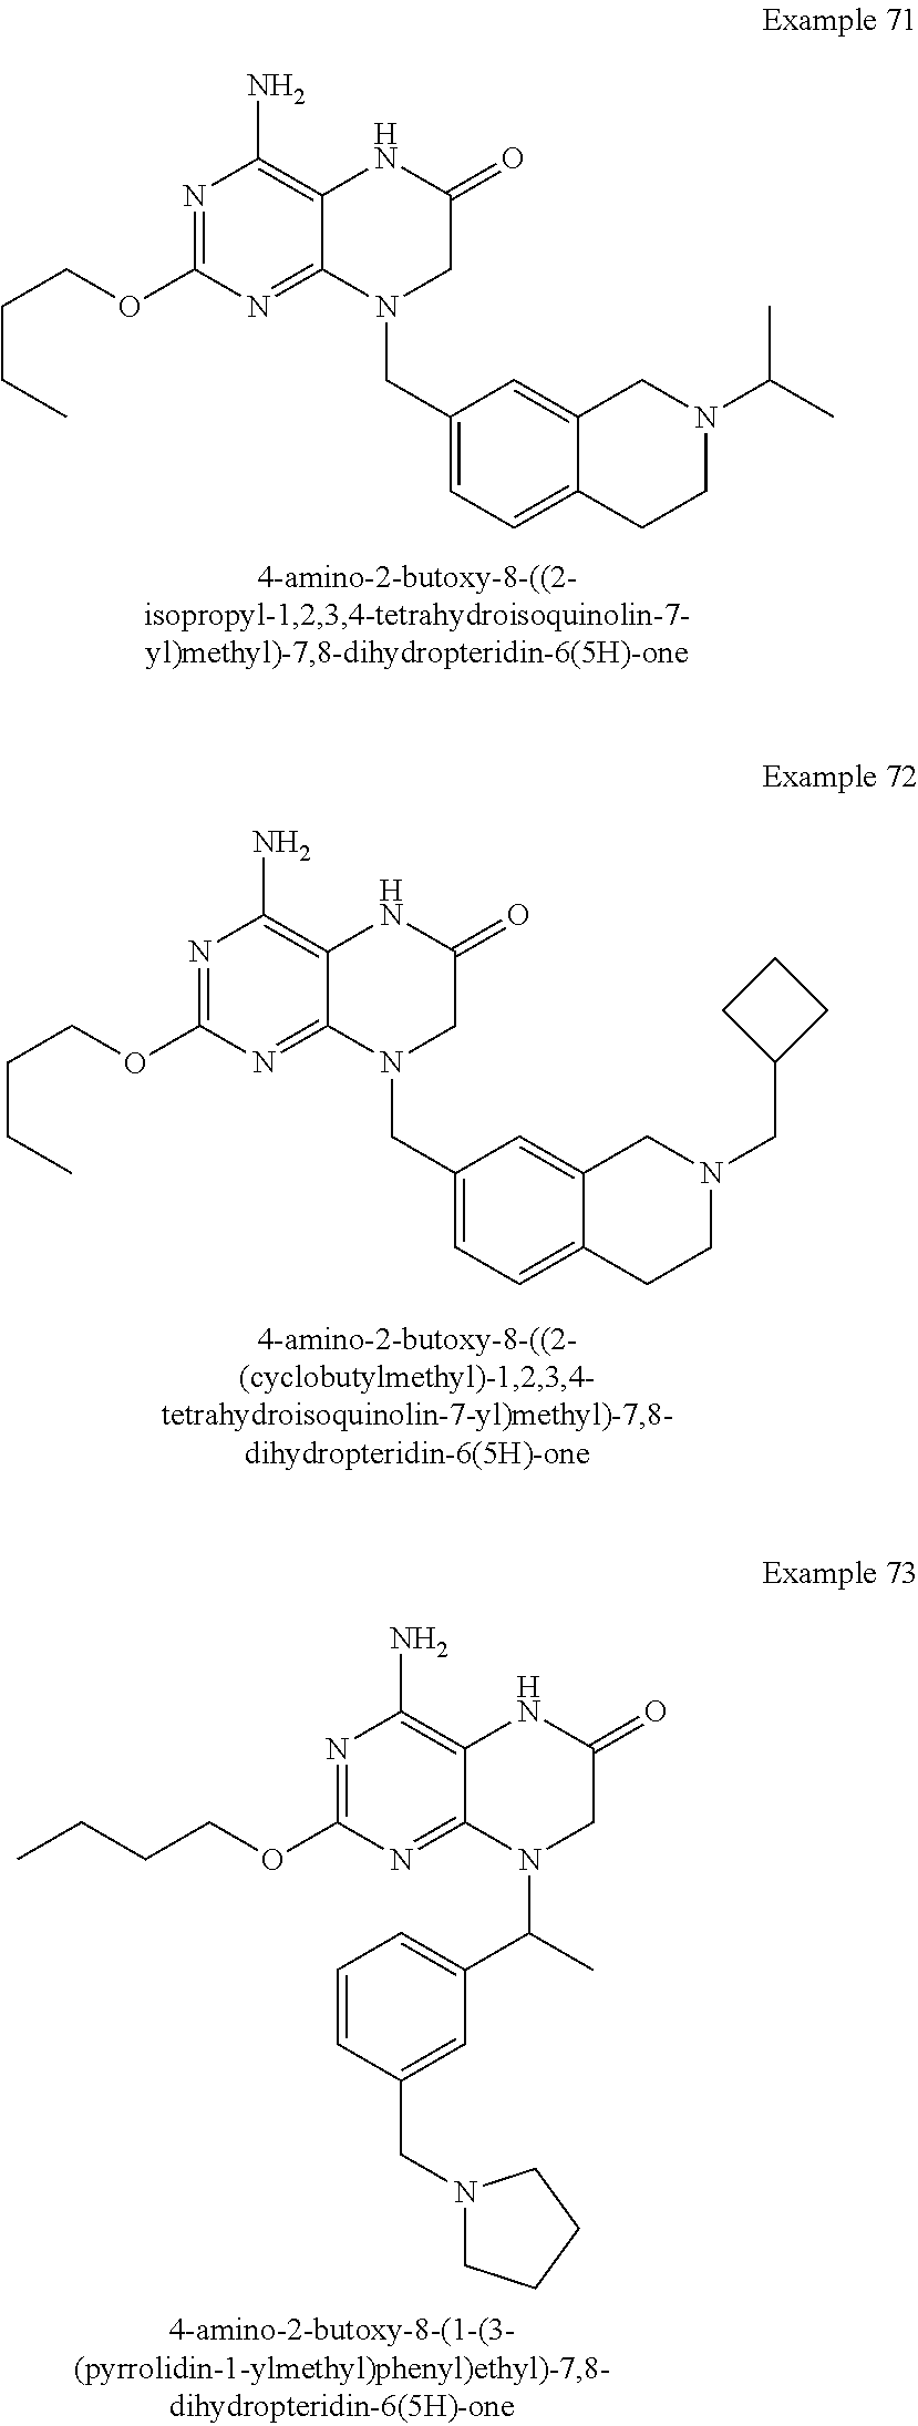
N1=C(OCCCC)N=C2C(=C1N)NC(=O)CN2CC1=CC=C2C(=C1)CN(C(C)C)CC2.N1=C(OCCCC)N=C2C(=C1N)NC(=O)CN2CC1=CC=C2C(=C1)CN(CC1CCC1)CC2.N1=C(OCCCC)N=C2C(=C1N)NC(=O)CN2C(C)C1=CC=CC(CN2CCCC2)=C1
